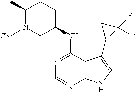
N(C1=NC=NC2=C1C(C1C(F)(F)C1)=CN2)C1CCC(C)N([Cbz])C1
